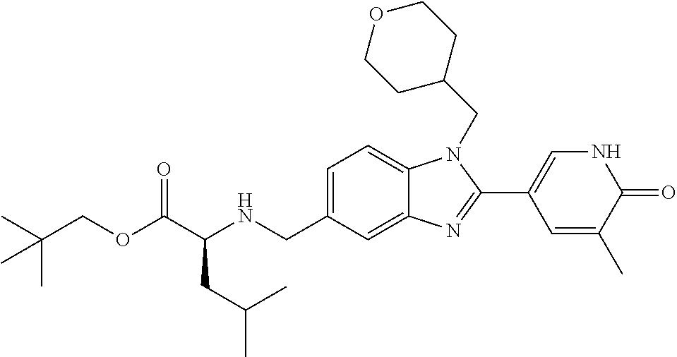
C1=C(CNC(C(OCC(C)(C)C)=O)CC(C)C)C=C2C(=C1)N(CC1CCOCC1)C(C1=CNC(=O)C(C)=C1)=N2
